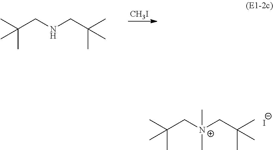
[CH3I].C(C)(C)(CNCC(C)(C)C)C.C(C)(C)(C[N+](CC(C)(C)C)(C)C)C.[I-]
